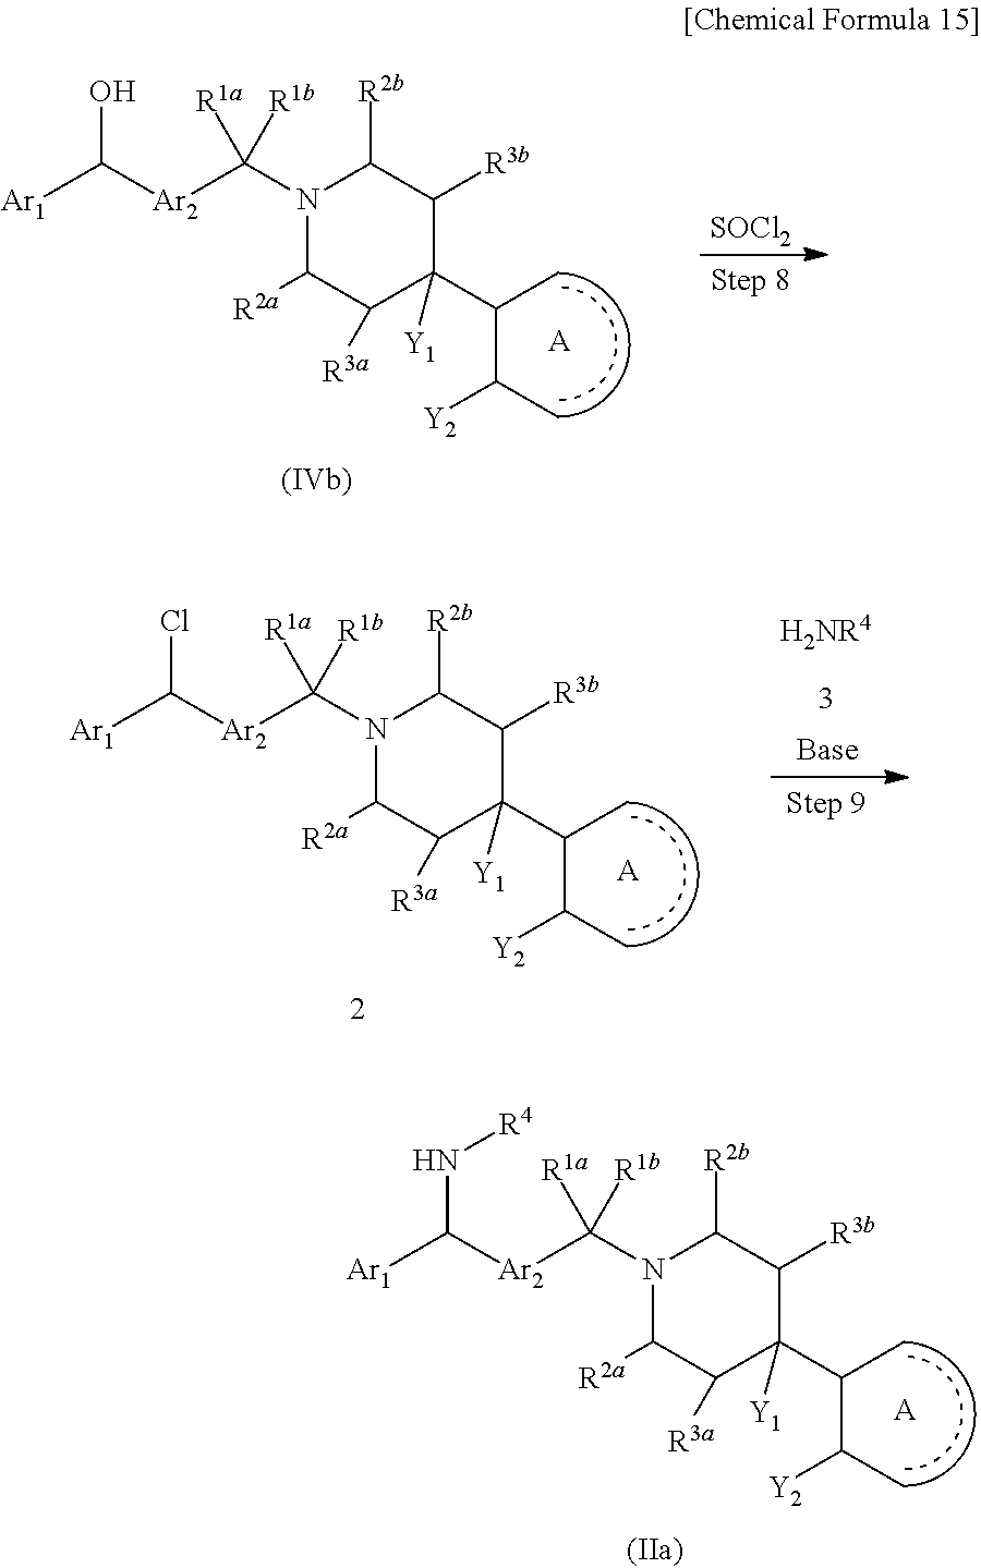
[Ar1]C([Ar2]C(N1C([R2a])C([R3a])C(C(C([Y2])C)C)([Y1])C([R3b])C1[R2b])([R1a])[R1b])N[R4].[A].[Ar1]C([Ar2]C(N1C([R2a])C([R3a])C(C(C([Y2])C)C)([Y1])C([R3b])C1[R2b])([R1a])[R1b])O.[A].[SOCl2].[Ar1]C([Ar2]C(N1C([R2a])C([R3a])C(C(C([Y2])C)C)([Y1])C([R3b])C1[R2b])([R1a])[R1b])Cl.[A].[H2NR4]
